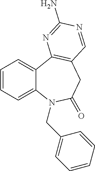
C1=CC=C2C(=C1)C1=C(CC(=O)N2CC2=CC=CC=C2)C=NC(N)=N1
